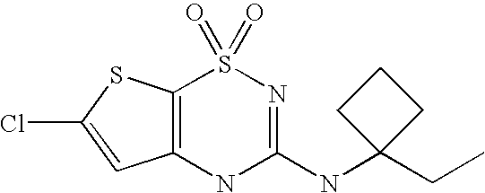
C12=C(SC(Cl)=C1)S(=O)(=O)N=C(NC1(CC)CCC1)N2
